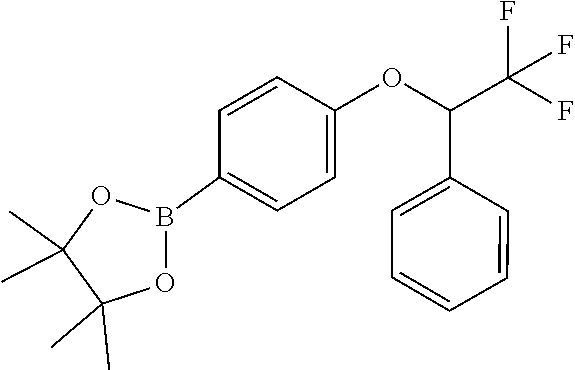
O(C(C1=CC=CC=C1)C(F)(F)F)C1=CC=C(B2OC(C)(C)C(C)(C)O2)C=C1
